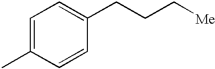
C1=C(C)C=CC(CCC[Me])=C1
